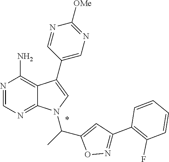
N1=CN=C2C(=C1N)C(C1=CN=C([OMe])N=C1)=CN2C(C)C1=CC(C2=C(F)C=CC=C2)=NO1
